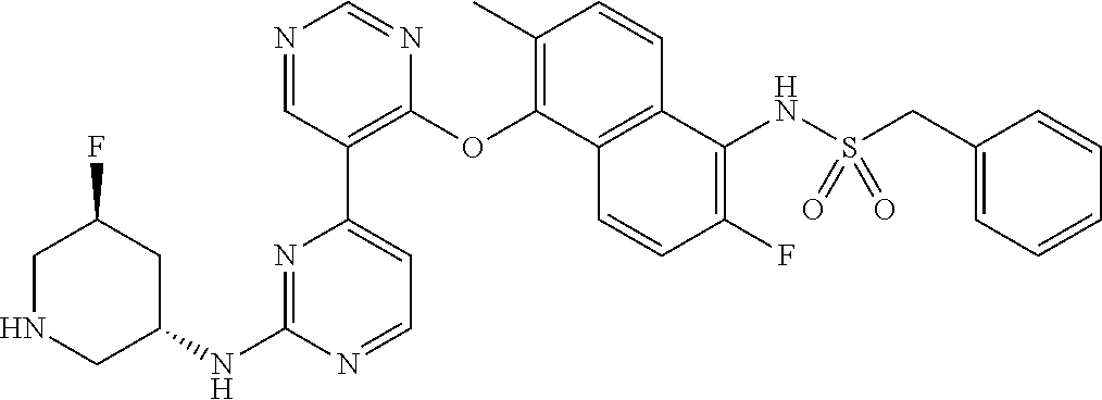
C1NCC(NC2=NC(C3=C(OC4=C(C)C=CC5=C4C=CC(F)=C5NS(=O)(=O)CC4=CC=CC=C4)N=CN=C3)=CC=N2)CC1F
